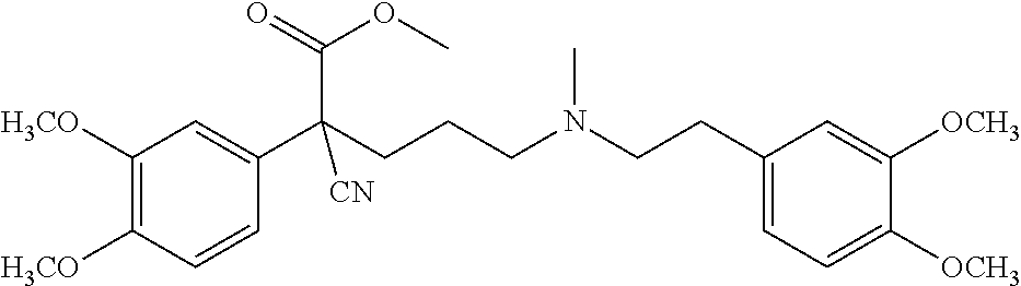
C1([H3CO])=C([H3CO])C=CC(C(CCCN(CCC2=CC=C([OCH3])C([OCH3])=C2)C)(C(=O)OC)[CN])=C1
